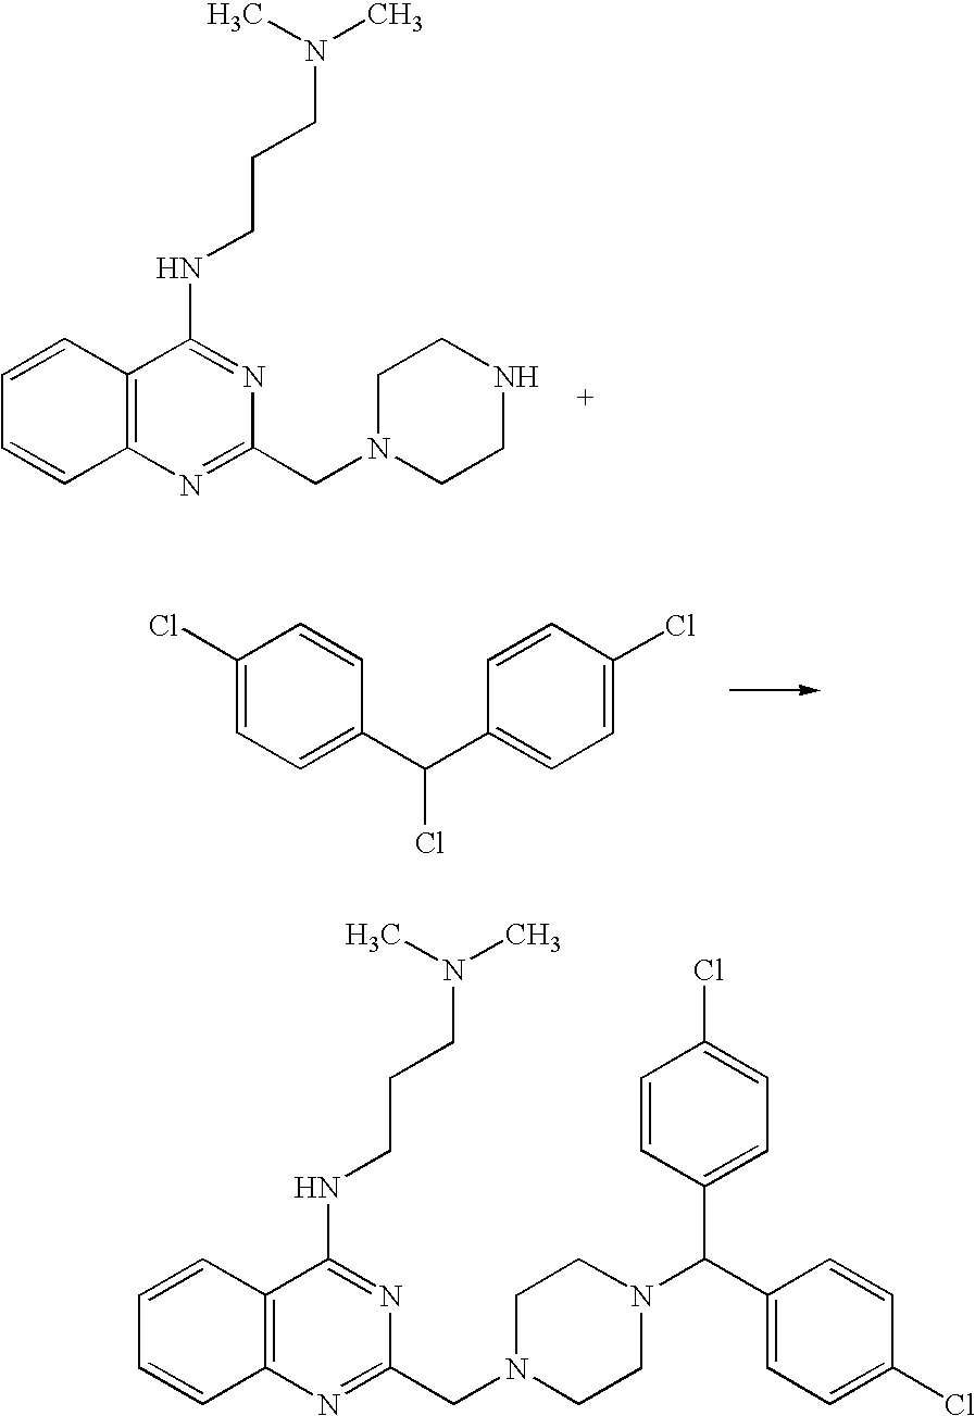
C1=CC2=C(C=C1)C(NCCCN(C)C)=NC(CN1CCNCC1)=N2.C1=C(Cl)C=CC(C(C2=CC=C(Cl)C=C2)Cl)=C1.C1=CC2=C(C=C1)C(NCCCN(C)C)=NC(CN1CCN(C(C3=CC=C(Cl)C=C3)C3=CC=C(Cl)C=C3)CC1)=N2
